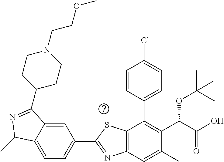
C1=C2C(=CC(C3=NC4=C(S3)C(C3=CC=C(Cl)C=C3)=C(C(C(O)=O)OC(C)(C)C)C(C)=C4)=C1)C(C1CCN(CCOC)CC1)=NC2C
